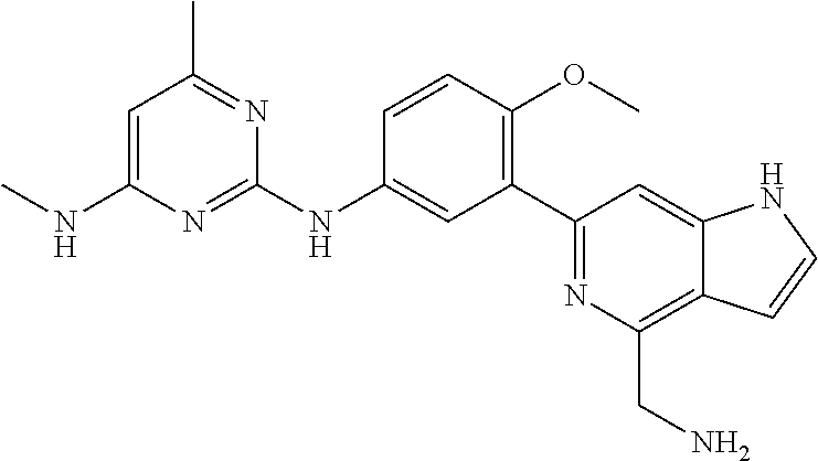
C1=C(NC)N=C(NC2=CC(C3=NC(CN)=C4C(=C3)NC=C4)=C(OC)C=C2)N=C1C
